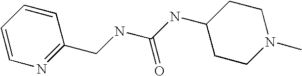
C1=CC=CN=C1CNC(NC1CCN(C)CC1)=O
